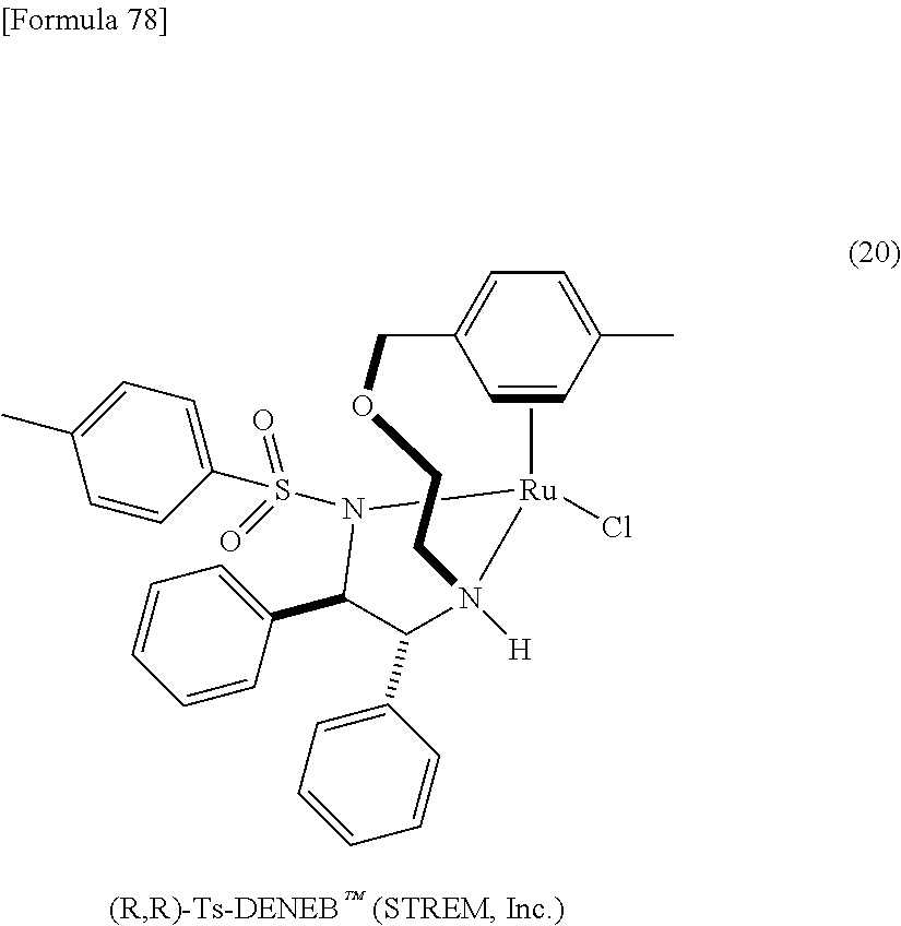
C1=CC(C)=CC=C1COCCN1([H])[Ru](C)(Cl)N(S(=O)(=O)C2=CC=C(C)C=C2)C(C2=CC=CC=C2)C1C1=CC=CC=C1
